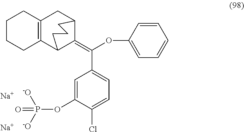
C12=C(CC3C(=C(OC4=CC=CC=C4)C4=CC=C(Cl)C(OP([-O])([-O])=O)=C4)C1CCC3)CCCC2.[Na].[Na]
